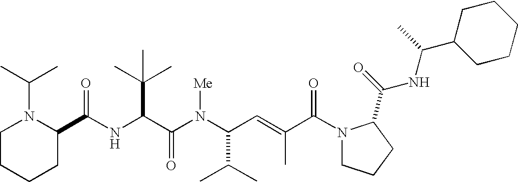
N(C(C(N(C(C(C)C)C=C(C)C(N1CCCC1C(=O)NC(C1CCCCC1)C)=O)[Me])=O)C(C)(C)C)C(C1N(C(C)C)CCCC1)=O
